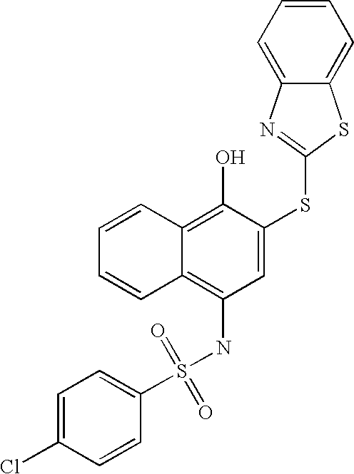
C1=CC=CC2=C(O)C(SC3=NC4=CC=CC=C4S3)=CC(NS(C3=CC=C(Cl)C=C3)(=O)=O)=C12
